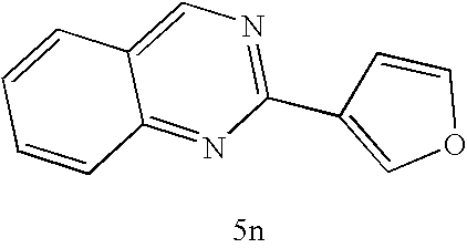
C1=CC=CC2=NC(C3=COC=C3)=NC=C12
